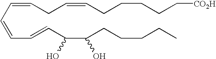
C(C=CC=CC(C(CCCCC)O)O)=CCC=CCCCCC[CO2H]
